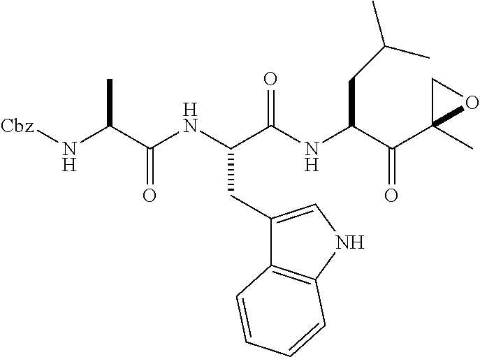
N(C(C(NC(C(NC(C(C1(C)OC1)=O)CC(C)C)=O)CC1=CNC2=C1C=CC=C2)=O)C)[Cbz]
